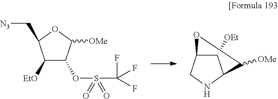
C(C1C([EtO])C(OS(C(F)(F)F)(=O)=O)C([OMe])O1)[N3].C1([OEt])C2CNC1C([OMe])O2
